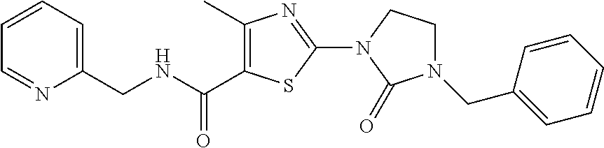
C1(C)=C(C(NCC2=CC=CC=N2)=O)SC(N2C(=O)N(CC3=CC=CC=C3)CC2)=N1
